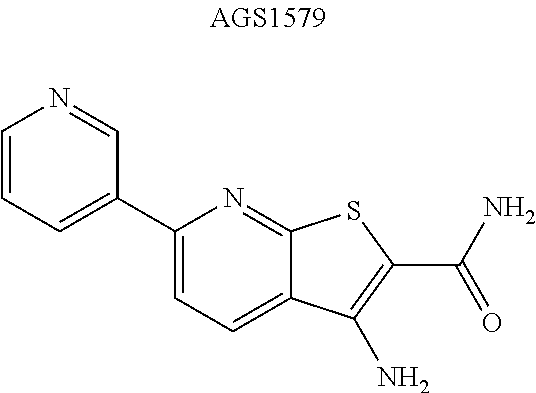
C1(C2=CC=CN=C2)=CC=C2C(=N1)SC(C(N)=O)=C2N
